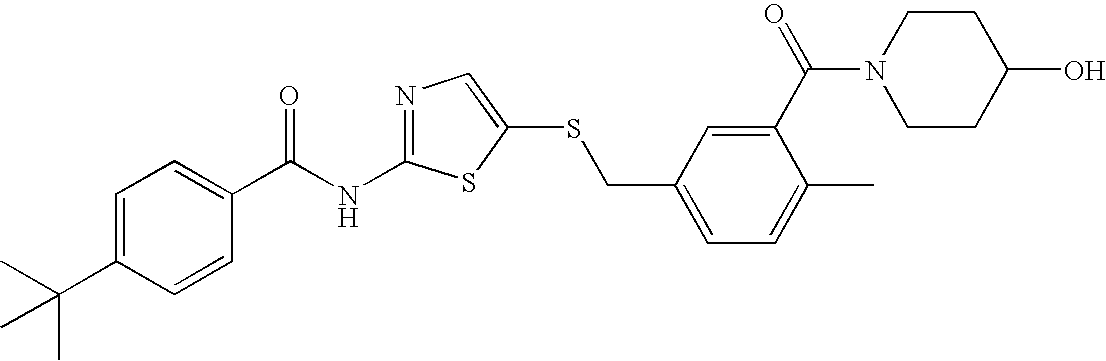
C1=C(C(C)(C)C)C=CC(C(NC2=NC=C(SCC3=CC=C(C)C(C(=O)N4CCC(O)CC4)=C3)S2)=O)=C1
